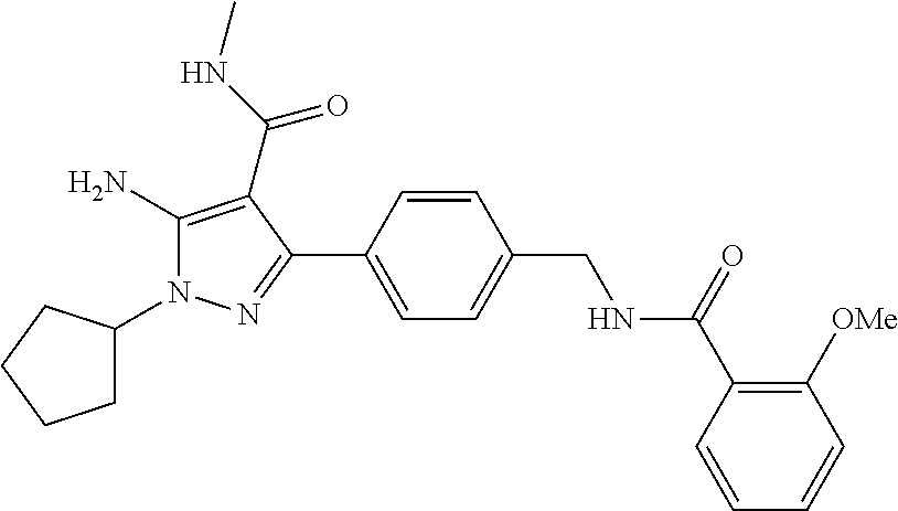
N1(C2CCCC2)C(N)=C(C(NC)=O)C(C2=CC=C(CNC(C3=C([OMe])C=CC=C3)=O)C=C2)=N1
